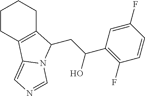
C1CC2=C(CC1)C(CC(C1=C(F)C=CC(F)=C1)O)N1C2=CN=C1
